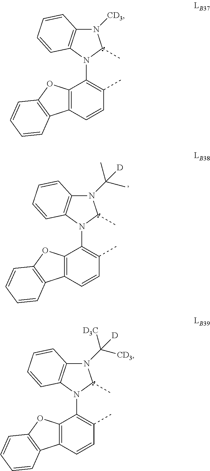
N1([CD3])C2=C(N(C3=C(C)C=CC4=C3OC3=C4C=CC=C3)C1C)C=CC=C2.N1(C([D])([D3C])[CD3])C2=C(N(C3=C(C)C=CC4=C3OC3=C4C=CC=C3)C1C)C=CC=C2.N1(C([D])(C)C)C2=C(N(C3=C(C)C=CC4=C3OC3=C4C=CC=C3)C1C)C=CC=C2
